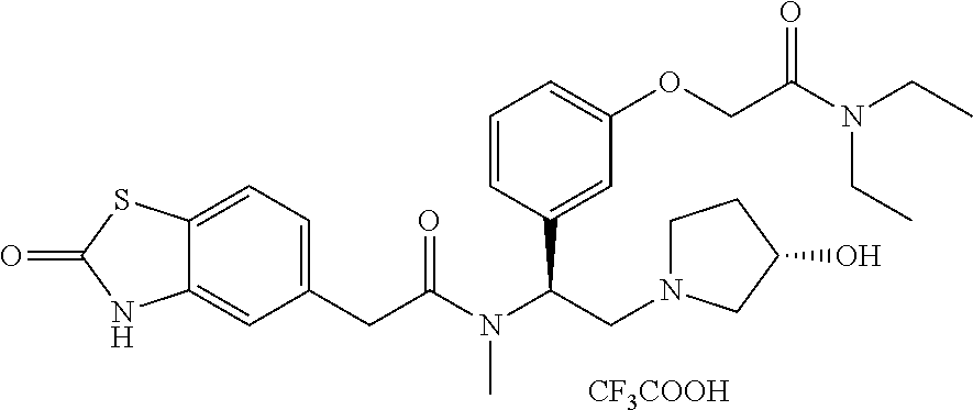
C12=CC=C(CC(N(C(CN3CCC(O)C3)C3=CC(OCC(N(CC)CC)=O)=CC=C3)C)=O)C=C1NC(=O)S2.[CF3COOH]
